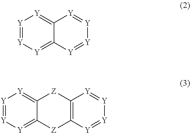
[Y]1=[Y][Y]=C2C(=[Y]1)[Y]=[Y][Y]=[Y]2.[Y]1=[Y][Y]=C2C(=[Y]1)[Z]C1=C([Z]2)[Y]=[Y][Y]=[Y]1
